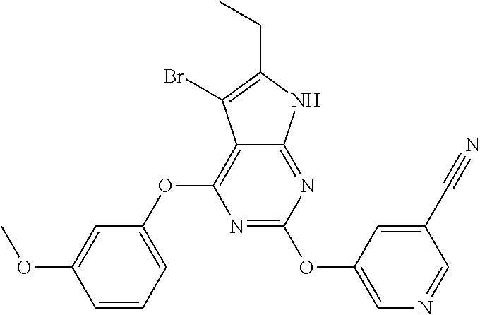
N1=C(OC2=CN=CC(C#N)=C2)N=C2C(=C1OC1=CC=CC(OC)=C1)C(Br)=C(CC)N2
